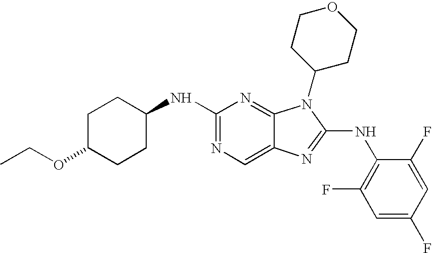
N1=C(NC2CCC(OCC)CC2)N=C2C(=C1)N=C(NC1=C(F)C=C(F)C=C1F)N2C1CCOCC1
